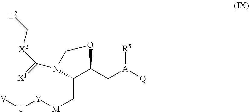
C1(C[M][Y][U][V])C(C[A]([Q])[R5])OCN1C(=[X1])[X2]C[L2]
